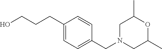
OCCCC1=CC=C(CN2CC(C)OC(C)C2)C=C1
